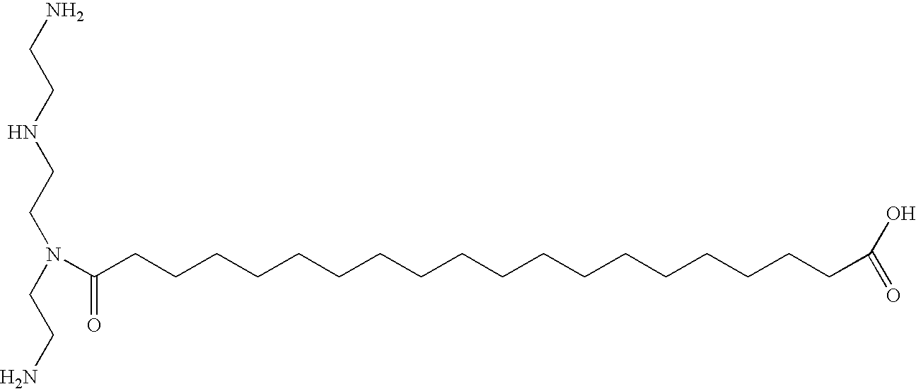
N(C(CCCCCCCCCCCCCCCCCCC(=O)O)=O)(CCNCCN)CCN
